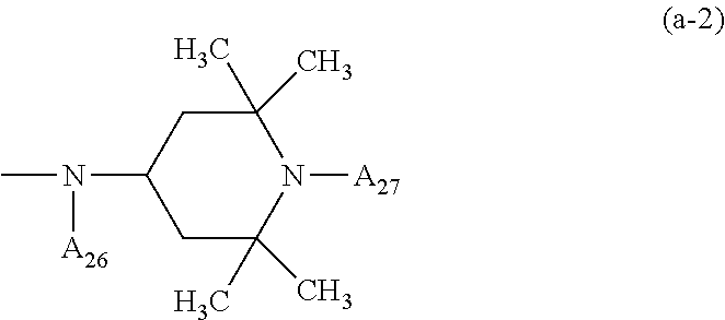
C1(C)(C)CC(N(C)[A26])CC(C)(C)N1[A27]
